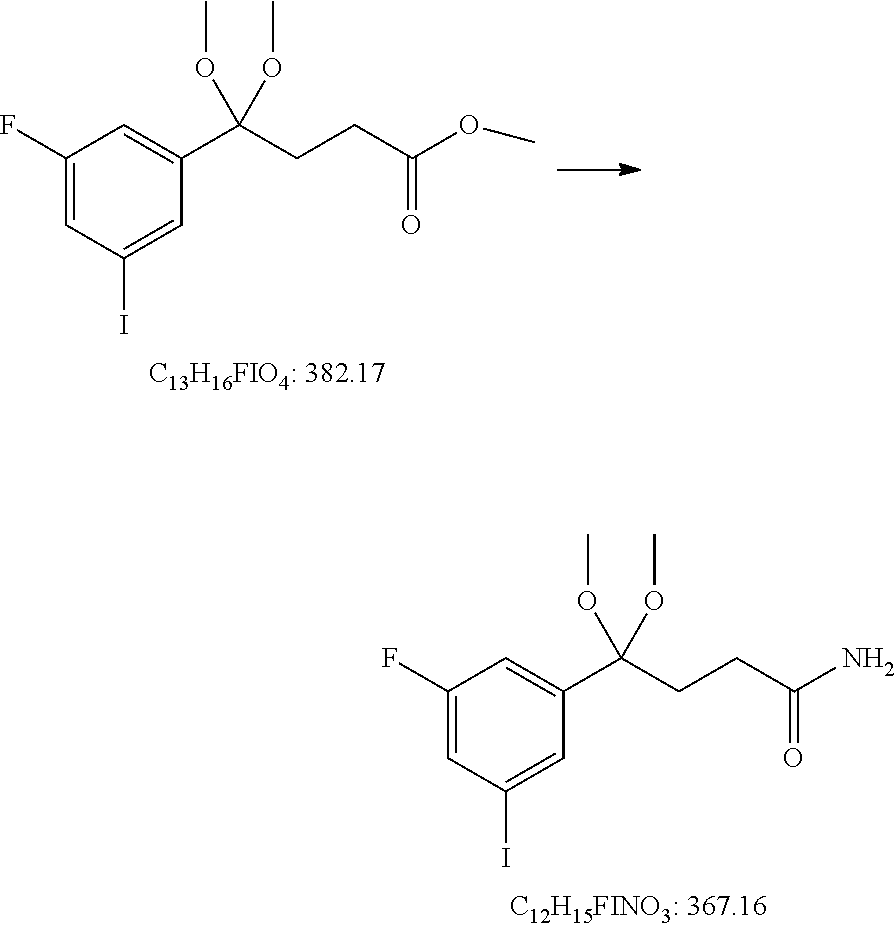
C1(F)=CC(I)=CC(C(CCC(N)=O)(OC)OC)=C1.C1(F)=CC(I)=CC(C(CCC(OC)=O)(OC)OC)=C1
